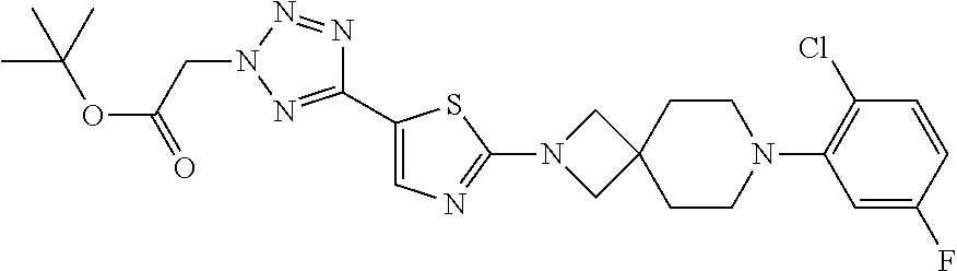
C1(C2=CN=C(N3CC4(C3)CCN(C3=C(Cl)C=CC(F)=C3)CC4)S2)=NN(CC(OC(C)(C)C)=O)N=N1
